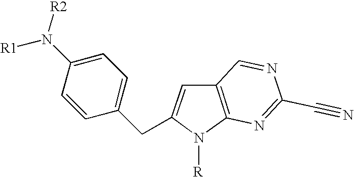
C1=CC(CC2=CC3=C(N2[R])N=C(C#N)N=C3)=CC=C1N([R2])[R1]
